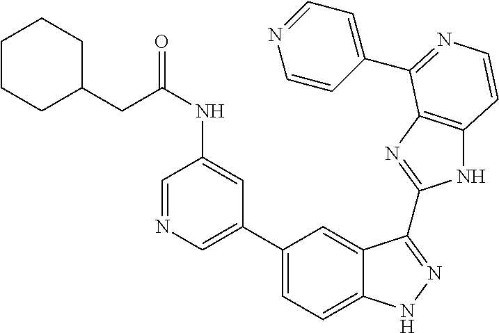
C1(C2=CN=CC(NC(CC3CCCCC3)=O)=C2)=CC=C2C(=C1)C(C1=NC3=C(N1)C=CN=C3C1=CC=NC=C1)=NN2
